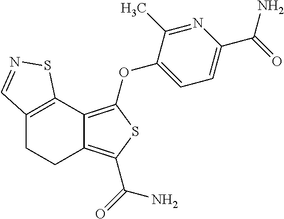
C12=C(C3=C(OC4=CC=C(C(=O)N)N=C4C)SC(C(=O)N)=C3CC1)SN=C2
